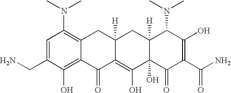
C1(CN)=CC(N(C)C)=C2C(=C1O)C(=O)C1=C(O)C3(O)C([H])(CC1([H])C2)C(N(C)C)C(O)=C(C(N)=O)C3=O
